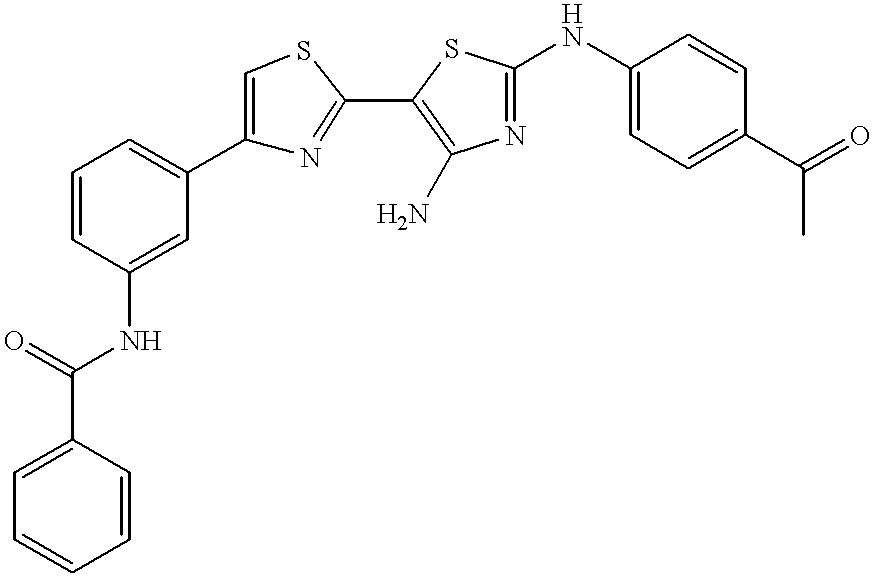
C1=CC(C(=O)NC2=CC(C3=CSC(C4=C(N)N=C(NC5=CC=C(C(=O)C)C=C5)S4)=N3)=CC=C2)=CC=C1
